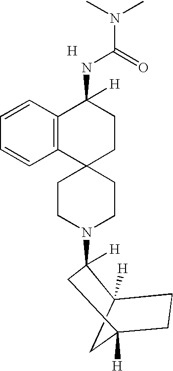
C12([H])CC([H])(CC1)CC2(N1CCC2(CC1)CCC(NC(N(C)C)=O)([H])C1=C2C=CC=C1)[H].[H]
